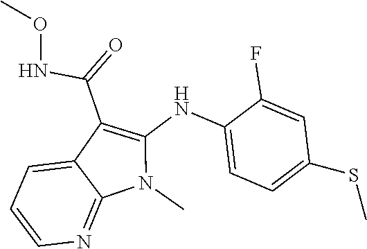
N(C(C1=C(NC2=CC=C(SC)C=C2F)N(C)C2=NC=CC=C12)=O)OC
